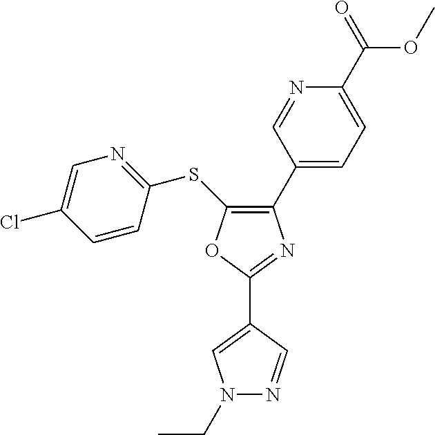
C1(C2=CC=C(C(=O)OC)N=C2)=C(SC2=NC=C(Cl)C=C2)OC(C2=CN(CC)N=C2)=N1
